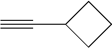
C(C1CCC1)#C
